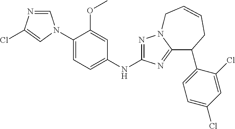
C1=NC(Cl)=CN1C1=CC=C(NC2=NN3C(=N2)C(C2=CC=C(Cl)C=C2Cl)CC=CC3)C=C1OC
